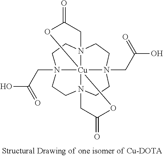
[Cu]12345N6(CC(=O)O1)CCN2(CC(O)=O)CCN3(CC(=O)O4)CCN5(CC(O)=O)CC6
